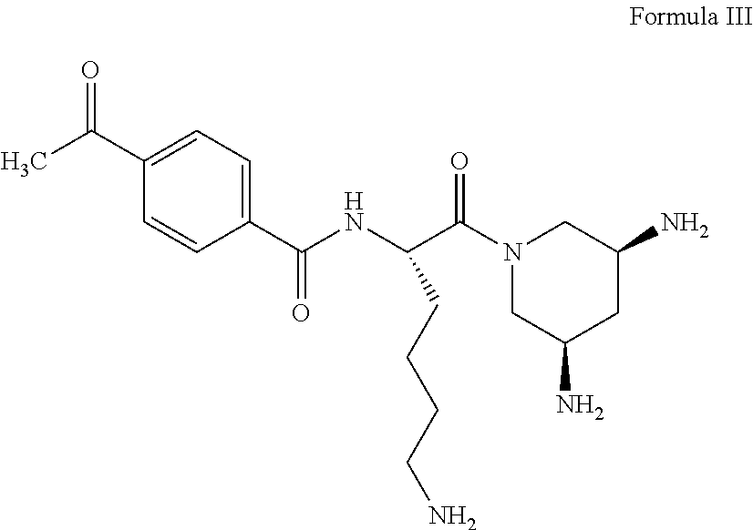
C1(C(C)=O)=CC=C(C(NC(C(N2CC(N)CC(N)C2)=O)CCCCN)=O)C=C1
